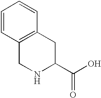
N1C(C(O)=O)CC2=C(C1)C=CC=C2
